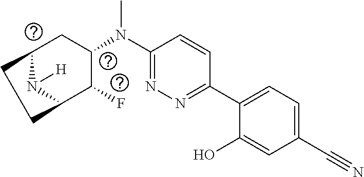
C1(C2=CC=C(C#N)C=C2O)=NN=C(N(C2CC3N([H])C(C2F)CC3)C)C=C1
